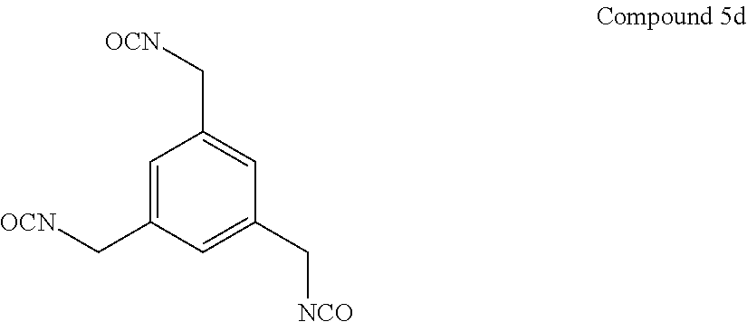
C1=C(C[OCN])C=C(C[NCO])C=C1C[OCN]
